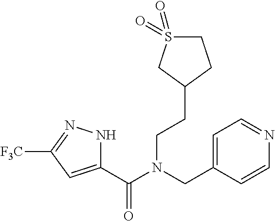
C1(C(N(CC2=CC=NC=C2)CCC2CCS(=O)(=O)C2)=O)=CC([F3C])=NN1
